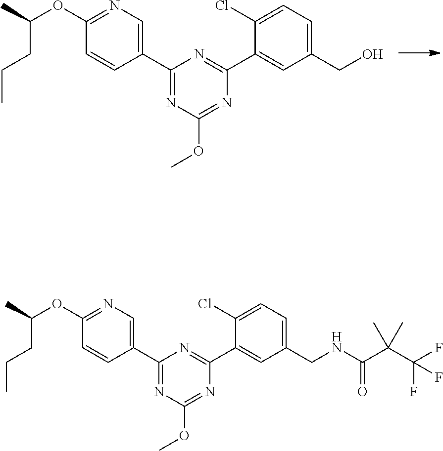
C1(OC(C)CCC)=NC=C(C2=NC(OC)=NC(C3=CC(CO)=CC=C3Cl)=N2)C=C1.C1(OC(C)CCC)=NC=C(C2=NC(OC)=NC(C3=CC(CNC(=O)C(C(F)(F)F)(C)C)=CC=C3Cl)=N2)C=C1
